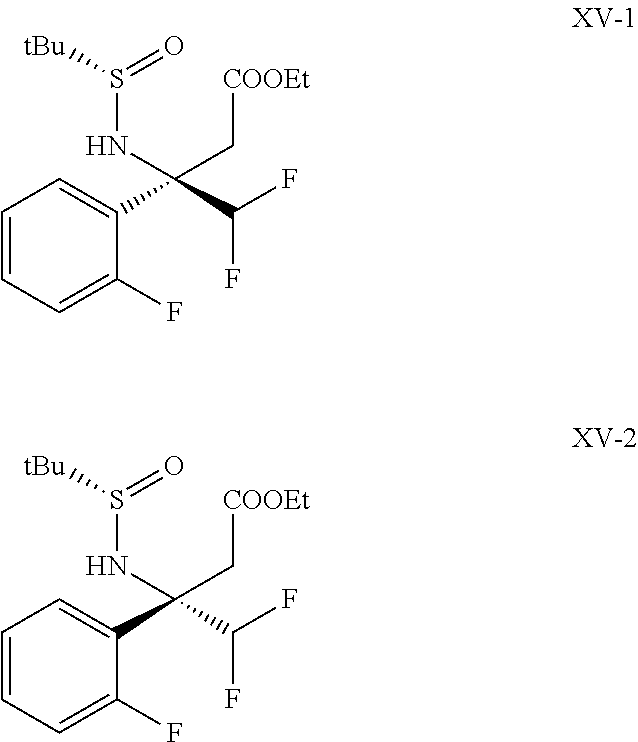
C1=CC=C(F)C(C(C(F)F)(NS([tBu])=O)C[COOEt])=C1.C1=CC=C(F)C(C(C(F)F)(NS([tBu])=O)C[COOEt])=C1
